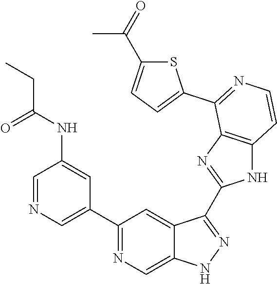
C1=NC=C(C2=NC=C3C(=C2)C(C2=NC4=C(N2)C=CN=C4C2=CC=C(C(=O)C)S2)=NN3)C=C1NC(CC)=O
